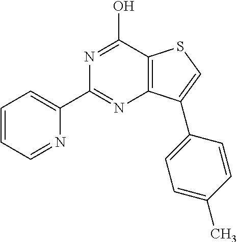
C1=CC=NC(C2=NC3=C(C(O)=N2)SC=C3C2=CC=C(C)C=C2)=C1
